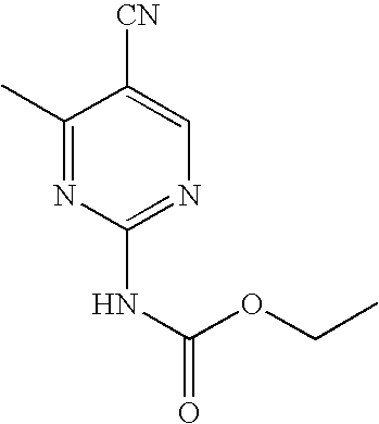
C1(C)=NC(NC(OCC)=O)=NC=C1[CN]
